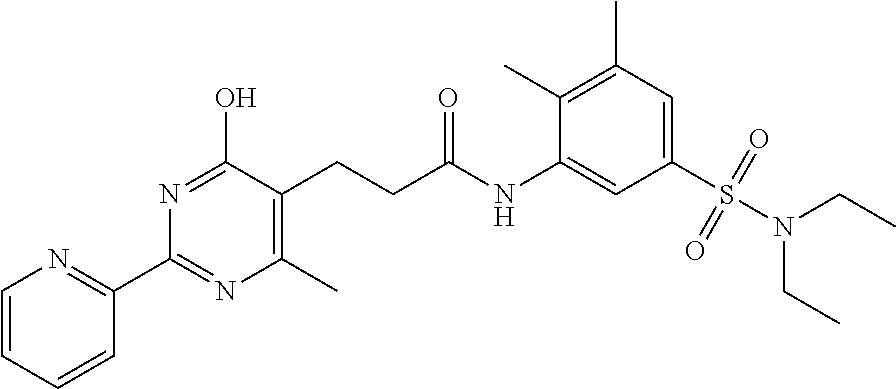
C1=CC=CC(C2=NC(C)=C(CCC(NC3=CC(S(N(CC)CC)(=O)=O)=CC(C)=C3C)=O)C(O)=N2)=N1
